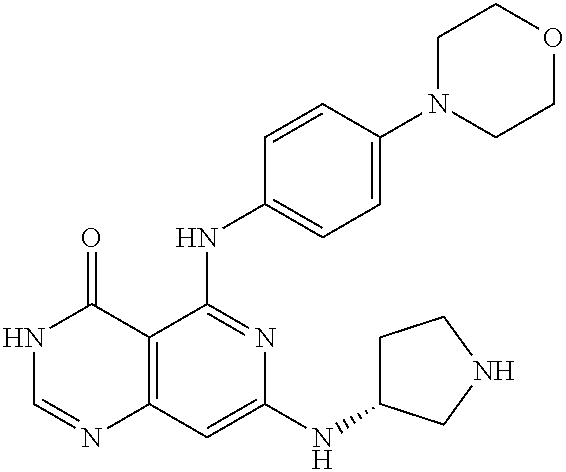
C12=C(C=C(NC3CCNC3)N=C1NC1=CC=C(N3CCOCC3)C=C1)N=CNC2=O
